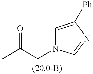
C1=C([Ph])N=CN1CC(C)=O
